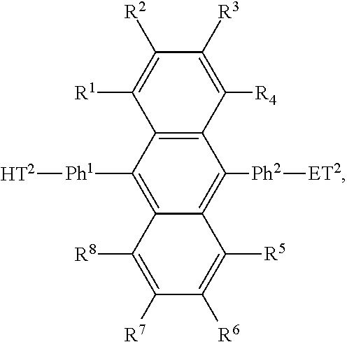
C1([R3])=C([R4])C2=C(C([R1])=C1[R2])C([Ph1][HT2])=C1C(=C2[Ph2][ET2])C([R5])=C([R6])C([R7])=C1[R8]
